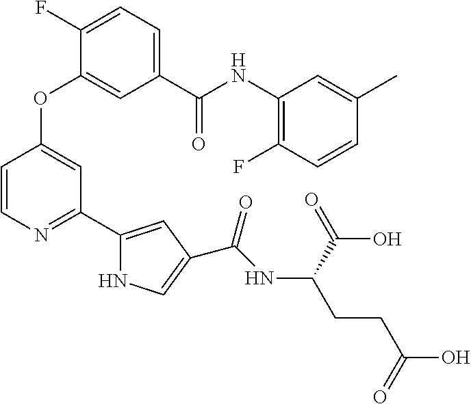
O(C1=CC(C2=CC(C(=O)NC(CCC(O)=O)C(=O)O)=CN2)=NC=C1)C1=CC(C(NC2=C(F)C=CC(C)=C2)=O)=CC=C1F
